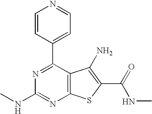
C1=CC(C2=NC(NC)=NC3=C2C(N)=C(C(NC)=O)S3)=CC=N1
